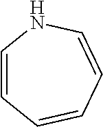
C1=CC=CC=CN1
